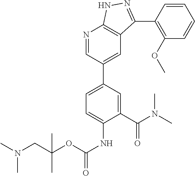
N1=CC(C2=CC=C(NC(=O)OC(CN(C)C)(C)C)C(C(N(C)C)=O)=C2)=CC2=C1NN=C2C1=C(OC)C=CC=C1
